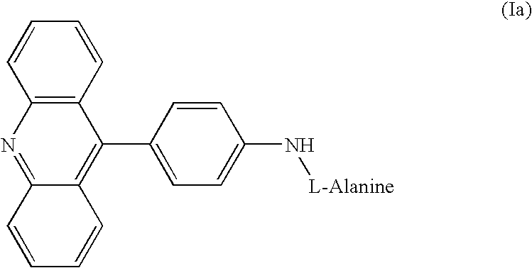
C12=C(C=CC=C1)C(C1=CC=C(N[L-Alanine])C=C1)=C1C(=N2)C=CC=C1
